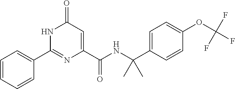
C1(=O)C=C(C(NC(C2=CC=C(OC(F)(F)F)C=C2)(C)C)=O)N=C(C2=CC=CC=C2)N1
